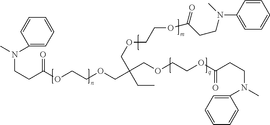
C(CN(C)C1=CC=CC=C1)C(OCCOCC(COCCOC(CCN(C)C1=CC=CC=C1)=O)(CC)COCCOC(CCN(C)C1=CC=CC=C1)=O)=O
